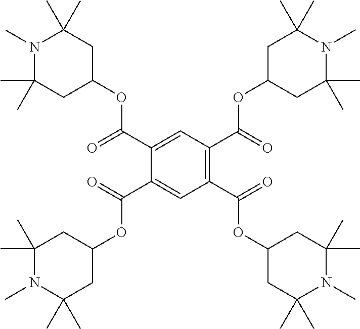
C1=C(C(=O)OC2CC(C)(C)N(C)C(C)(C)C2)C(C(=O)OC2CC(C)(C)N(C)C(C)(C)C2)=CC(C(=O)OC2CC(C)(C)N(C)C(C)(C)C2)=C1C(=O)OC1CC(C)(C)N(C)C(C)(C)C1
